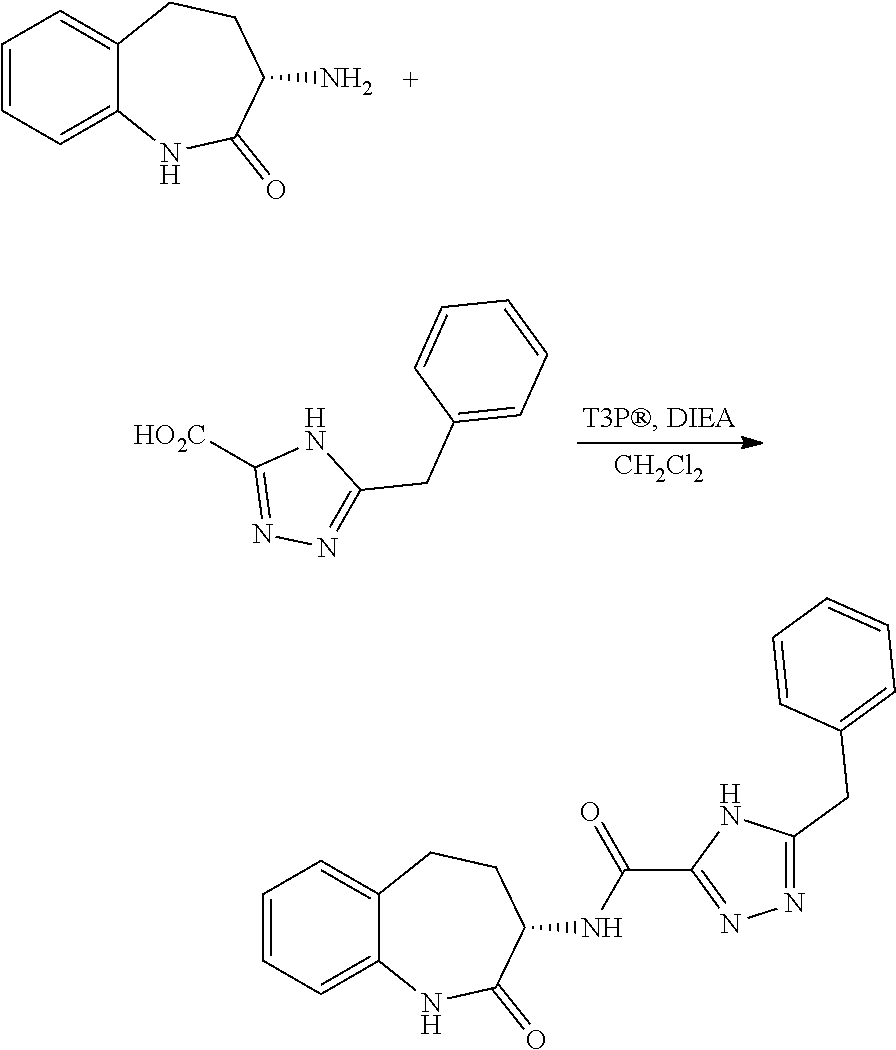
C1=CC=C2C(=C1)CCC(N)C(=O)N2.[CH2Cl2].[HO2C]C1=NN=C(CC2=CC=CC=C2)N1.C1=CC=C2C(=C1)CCC(NC(=O)C1=NN=C(CC3=CC=CC=C3)N1)C(=O)N2
